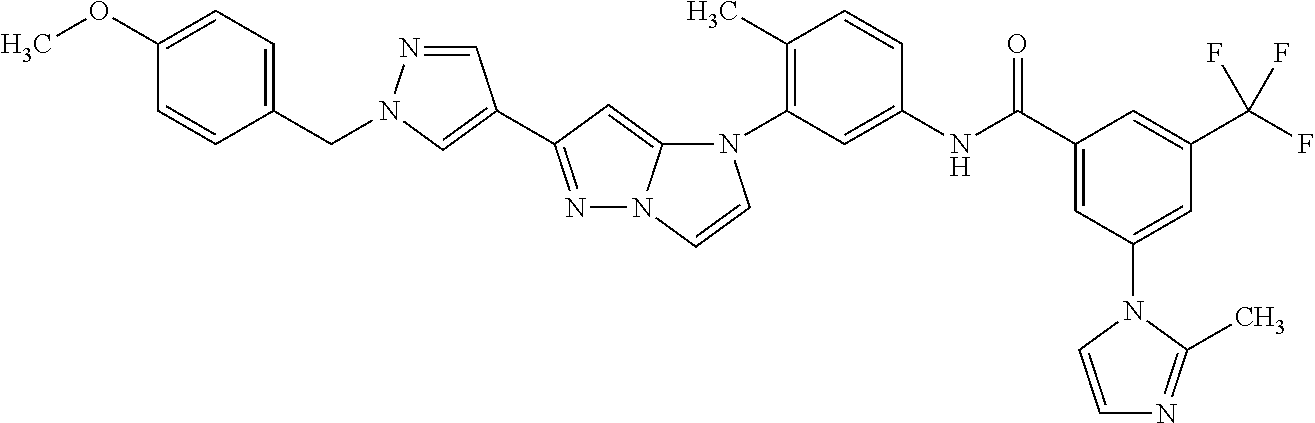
N1=C(C2=CN(CC3=CC=C(OC)C=C3)N=C2)C=C2N1C=CN2C1=C(C)C=CC(NC(C2=CC(N3C=CN=C3C)=CC(C(F)(F)F)=C2)=O)=C1
